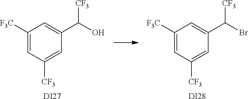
C1([F3C])=CC([CF3])=CC(C(Br)[CF3])=C1.[DI28].C1([F3C])=CC([CF3])=CC(C(O)[CF3])=C1.[DI27]
